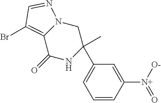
C1=CC([N+]([O-])=O)=CC(C2(C)CN3C(=C(Br)C=N3)C(=O)N2)=C1
